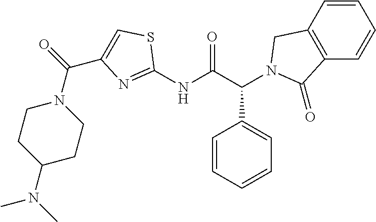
C1(NC(C(C2=CC=CC=C2)N2CC3=C(C=CC=C3)C2=O)=O)=NC(C(=O)N2CCC(N(C)C)CC2)=CS1
